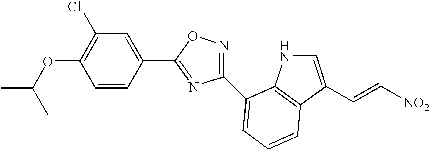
C1(C2=NC(C3=CC=CC4=C3NC=C4C=C[NO2])=NO2)=CC(Cl)=C(OC(C)C)C=C1
